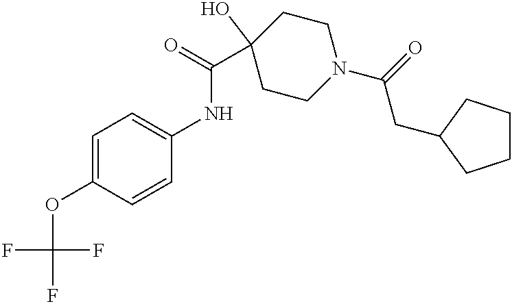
C1=C(OC(F)(F)F)C=CC(NC(C2(O)CCN(C(=O)CC3CCCC3)CC2)=O)=C1
